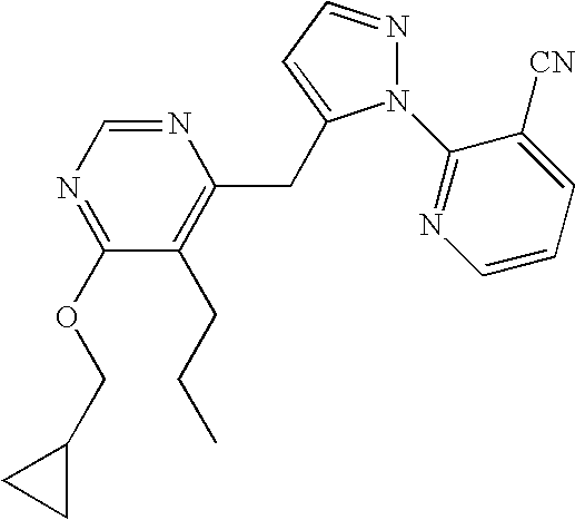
N1=C(OCC2CC2)C(CCC)=C(CC2=CC=NN2C2=NC=CC=C2[CN])N=C1
